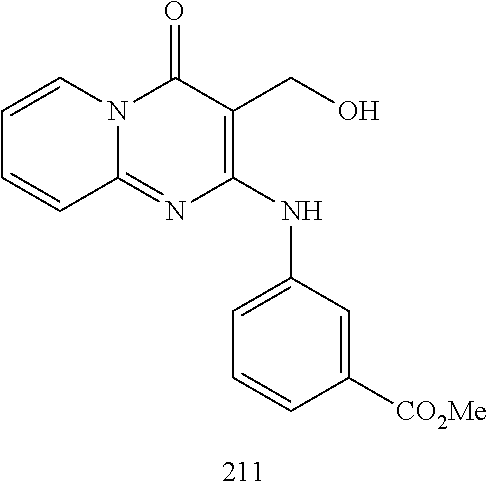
C1=CC=CC2=NC(NC3=CC=CC([CO2Me])=C3)=C(CO)C(=O)N12
